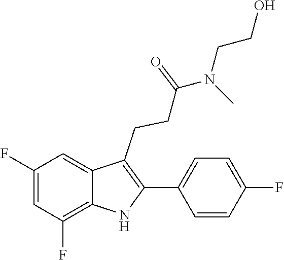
C1(C2=C(CCC(=O)N(CCO)C)C3=CC(F)=CC(F)=C3N2)=CC=C(F)C=C1
